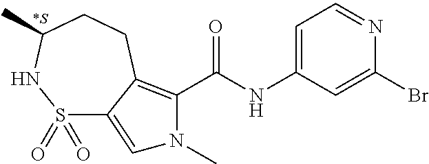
C1=C(NC(=O)C2=C3C(=CN2C)S(=O)(=O)NC(C)CC3)C=C(Br)N=C1
